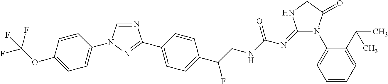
C1=CC(OC(F)(F)F)=CC=C1N1C=NC(C2=CC=C(C(CNC(N=C3N(C4=CC=CC=C4C(C)C)C(=O)CN3)=O)F)C=C2)=N1
